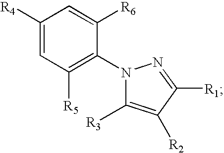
C1([R4])=CC([R5])=C(N2C([R3])=C([R2])C([R1])=N2)C([R6])=C1
